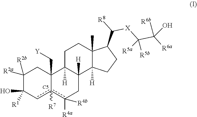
C1([R2a])([R2b])C(O)([R1])cc2([R7])c([R4a])([R4b])CC3([H])C([H])(C2(C[Y])C1)CCC1(C)C3([H])CCC1C([R8])[X]C(C([R6a])([R6b])O)([R5b])[R5a].[C5]
